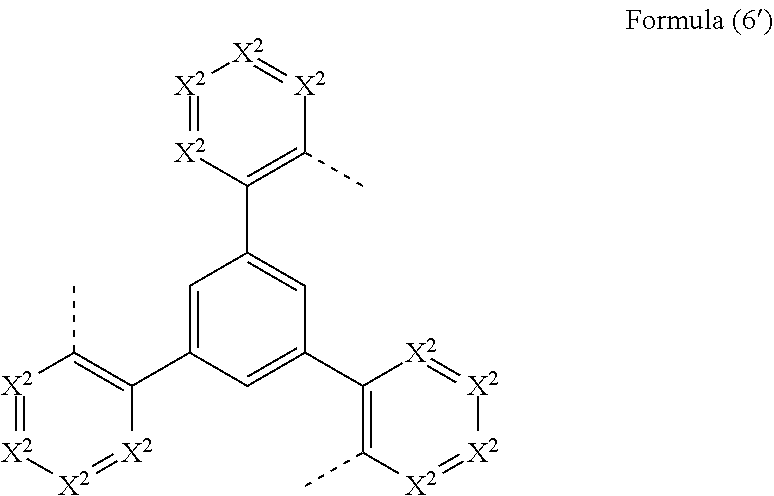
[X2]1=[X2]C(C2=CC(C3=C(C)[X2]=[X2][X2]=[X2]3)=CC(C3=C(C)[X2]=[X2][X2]=[X2]3)=C2)=C(C)[X2]=[X2]1
